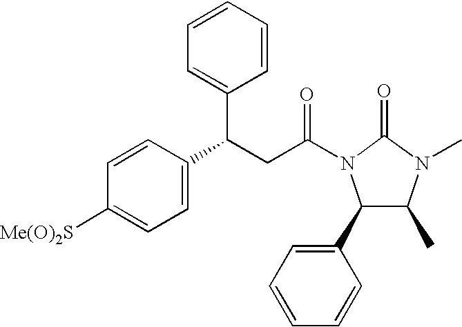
C1=CC=C(C(C2=CC=C([Me(O)2S])C=C2)CC(=O)N2C(C3=CC=CC=C3)C(C)N(C)C2=O)C=C1
